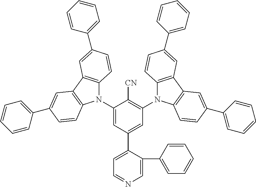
C1(N2C3=C(C4=C2C=CC(C2=CC=CC=C2)=C4)C=C(C2=CC=CC=C2)C=C3)=CC(C2=CC=NC=C2C2=CC=CC=C2)=CC(N2C3=C(C4=C2C=CC(C2=CC=CC=C2)=C4)C=C(C2=CC=CC=C2)C=C3)=C1[CN]
